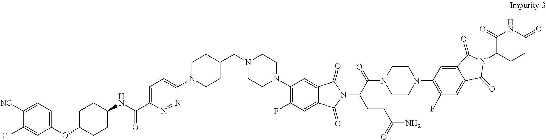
N1=NC(C(NC2CCC(OC3=CC=C([NC])C(Cl)=C3)CC2)=O)=CC=C1N1CCC(CN2CCN(C3=C(F)C=C4C(=C3)C(=O)N(C(CCC(N)=O)C(=O)N3CCN(C5=C(F)C=C6C(=C5)C(=O)N(C5CCC(=O)NC5=O)C6=O)CC3)C4=O)CC2)CC1
